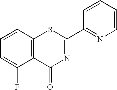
C1=CC2=C(C(F)=C1)C(=O)N=C(C1=NC=CC=C1)S2
